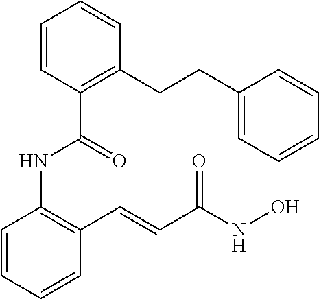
C1=CC=CC(C=CC(NO)=O)=C1NC(=O)C1=C(CCC2=CC=CC=C2)C=CC=C1
